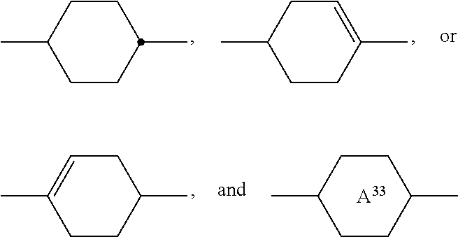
C1CC(C)CCC1C.C1CC(C)=CCC1C.C1CC(C)CC=C1C.C1CC(C)CCC1C.[A33]
